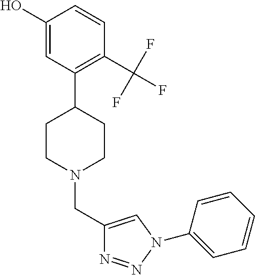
C1(O)=CC(C2CCN(CC3=CN(C4=CC=CC=C4)N=N3)CC2)=C(C(F)(F)F)C=C1
